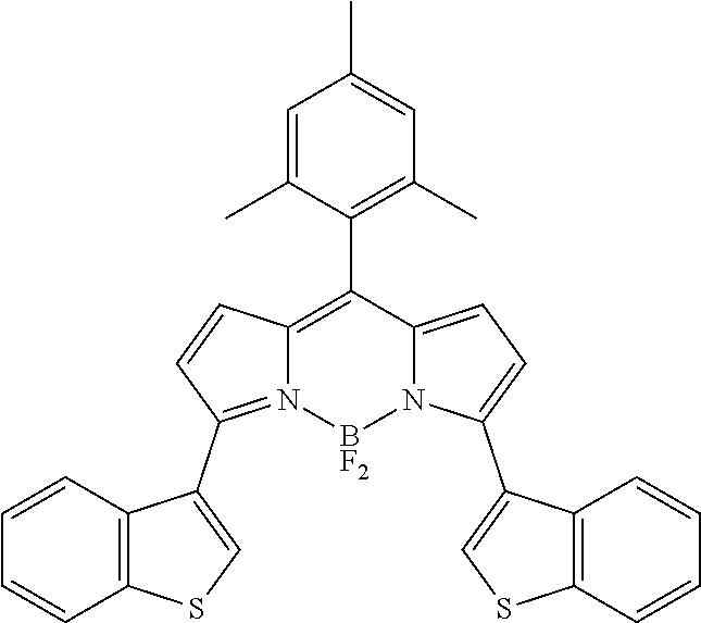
C1=C(C)C(C2=C3N(=C(C4=CSC5=C4C=CC=C5)C=C3)[BF2]N3C2=CC=C3C2=CSC3=C2C=CC=C3)=C(C)C=C1C
